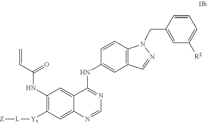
C1(NC(C=C)=O)=C([Y2][L][Z])C=C2C(=C1)C(NC1=CC3=C(C=C1)N(CC1=CC([R2])=CC=C1)N=C3)=NC=N2
